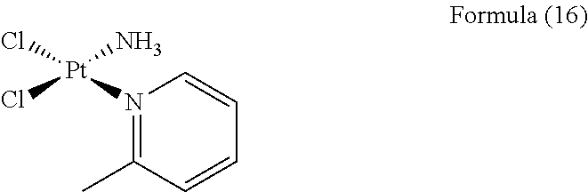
[Pt](N)(Cl)(Cl)N1=C(C)C=CC=C1
